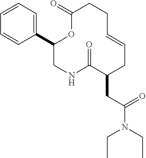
C1(C2=CC=CC=C2)CNC(=O)C(CC(N(CC)CC)=O)CC=CCCC(=O)O1
